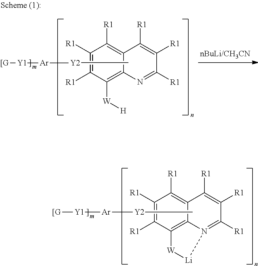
C1([W][H])=C2C(=C([R1])C([R1])=C1[R1])C([R1])=C([R1])C([R1])=N2.C[Y2][Ar][Y1][[G].C12=C3C(=C([R1])C([R1])=C1[R1])C([R1])=C([R1])C([R1])=N3[Li][W]2.C[Y2][Ar][Y1][[G]
